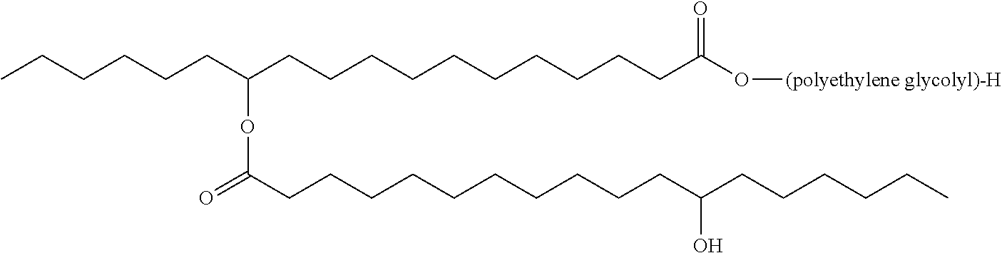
C(CC(CCCCCCCCCCC(=O)O[(polyethylene glycolyl)-H])OC(=O)CCCCCCCCCCC(CCCCCC)O)CCCC
